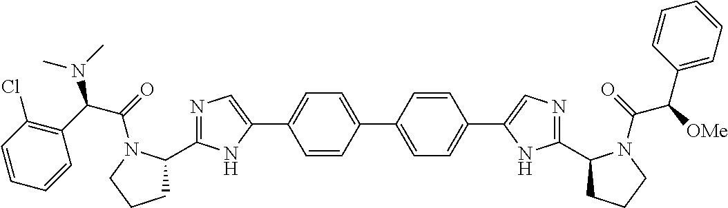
N1=C(C2CCCN2C(=O)C(C2=C(Cl)C=CC=C2)N(C)C)NC(C2=CC=C(C3=CC=C(C4=CN=C(C5CCCN5C(=O)C([OMe])C5=CC=CC=C5)N4)C=C3)C=C2)=C1
